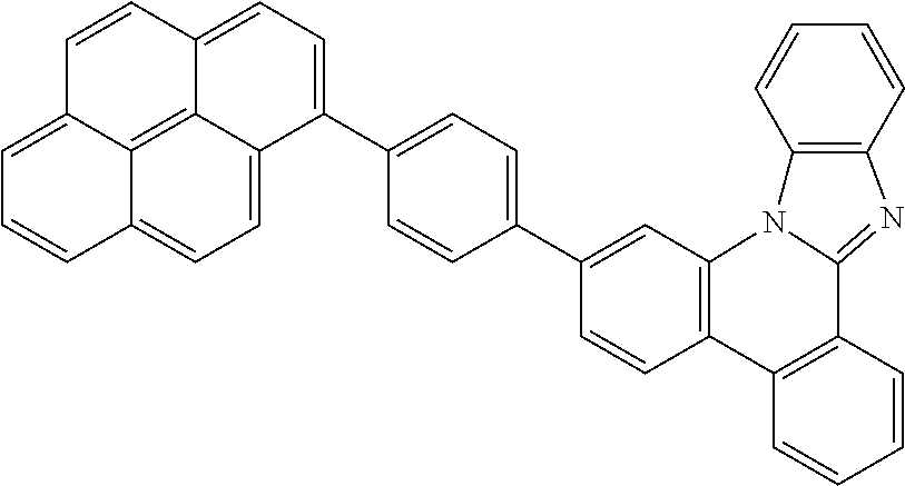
C1=CC2=C(C=C1C1=CC=C(C3=CC=C4C5=C6C(=CC=CC6=CC=C53)C=C4)C=C1)N1C(=NC3=C1C=CC=C3)C1=C2C=CC=C1
